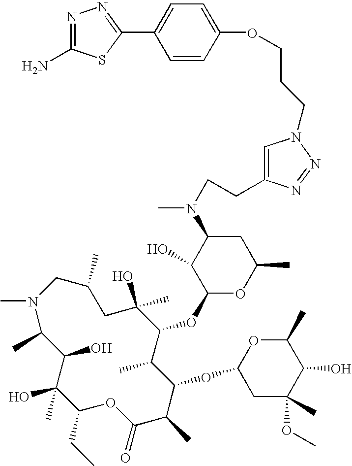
CN1C(C)C(O)C(O)(C)C(CC)OC(=O)C(C)C(OC2CC(C)(OC)C(O)C(C)O2)C(C)C(OC2OC(C)CC(N(CCC3=CN(CCCOC4=CC=C(C5=NN=C(N)S5)C=C4)N=N3)C)C2O)C(C)(O)CC(C)C1
